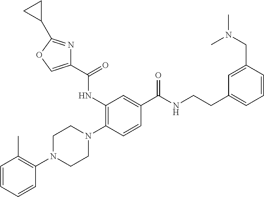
C1=CC=CC(N2CCN(C3=C(NC(C4=COC(C5CC5)=N4)=O)C=C(C(NCCC4=CC=CC(CN(C)C)=C4)=O)C=C3)CC2)=C1C
